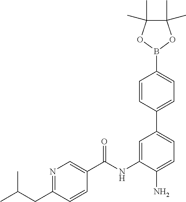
N1=C(CC(C)C)C=CC(C(NC2=CC(C3=CC=C(B4OC(C)(C)C(C)(C)O4)C=C3)=CC=C2N)=O)=C1
